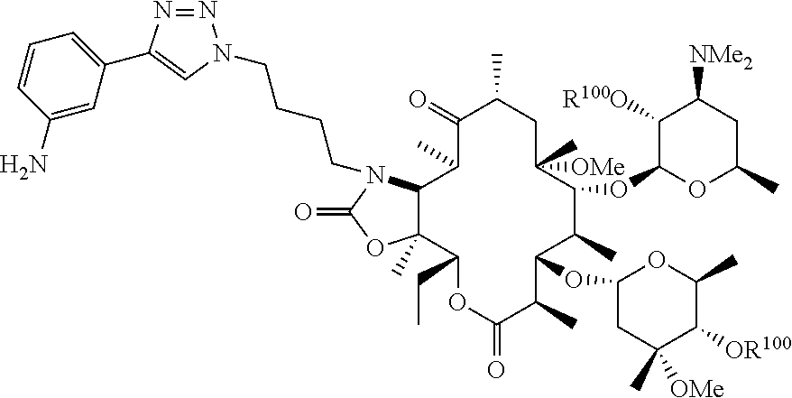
N1=NC(C2=CC=CC(N)=C2)=CN1CCCCN1C2C(C)(OC1=O)C(CC)OC(=O)C(C)C(OC1CC(C)([OMe])C([OR100])C(C)O1)C(C)C(OC1OC(C)CC([NMe2])C1[R100O])C(C)([OMe])CC(C)C(=O)C2C
